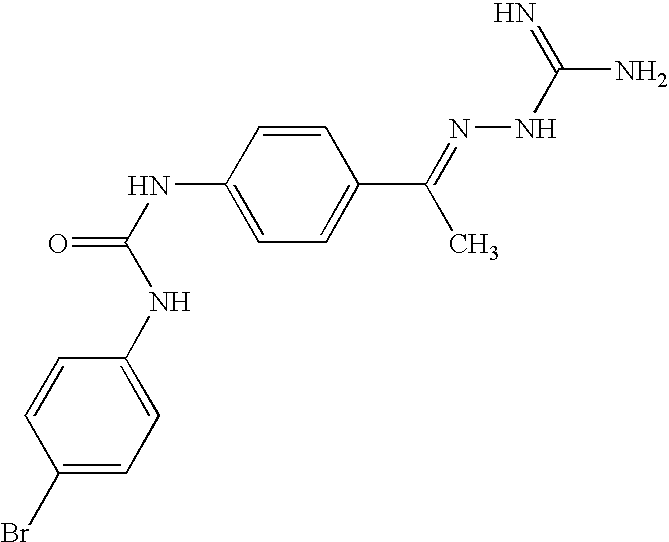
C1=C(NC(=O)NC2=CC=C(Br)C=C2)C=CC(C(C)=NNC(=N)N)=C1
